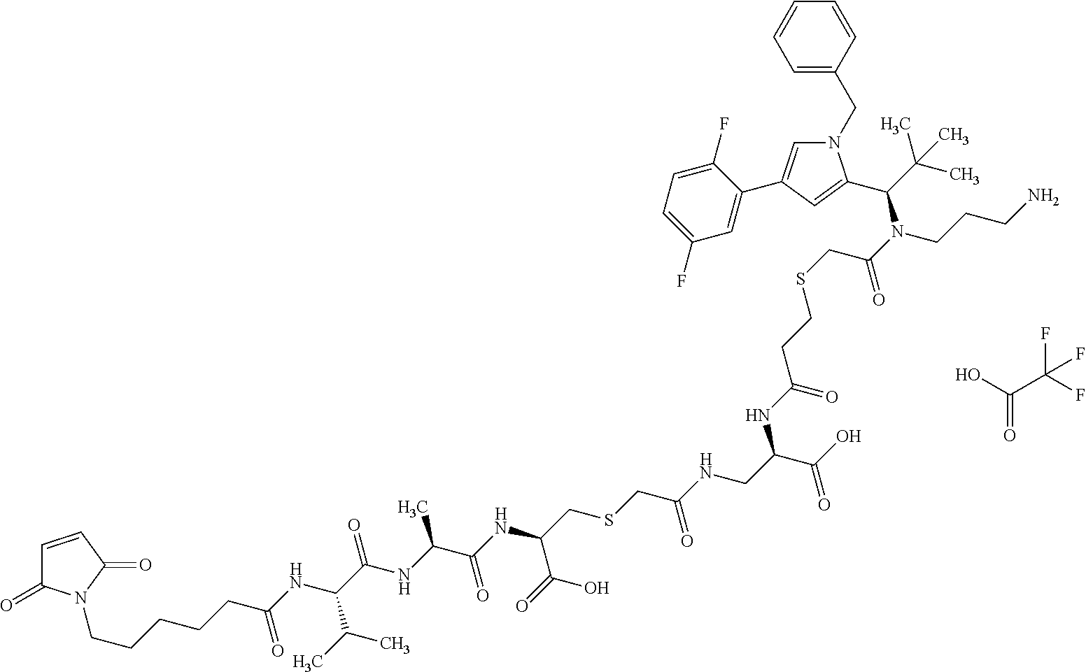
C1=C(CN2C=C(C3=CC(F)=CC=C3F)C=C2C(C(C)(C)C)N(C(CSCCC(NC(C(O)=O)CNC(CSCC(NC(C(NC(C(NC(CCCCCN2C(=O)C=CC2=O)=O)C(C)C)=O)C)=O)C(=O)O)=O)=O)=O)CCCN)C=CC=C1.OC(C(F)(F)F)=O
